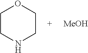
C1CNCCO1.[MeOH]
